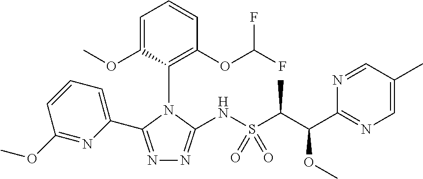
N1=C(C2=CC=CC(OC)=N2)N(C2=C(OC(F)F)C=CC=C2OC)C(NS(C(C(C2=NC=C(C)C=N2)OC)C)(=O)=O)=N1
